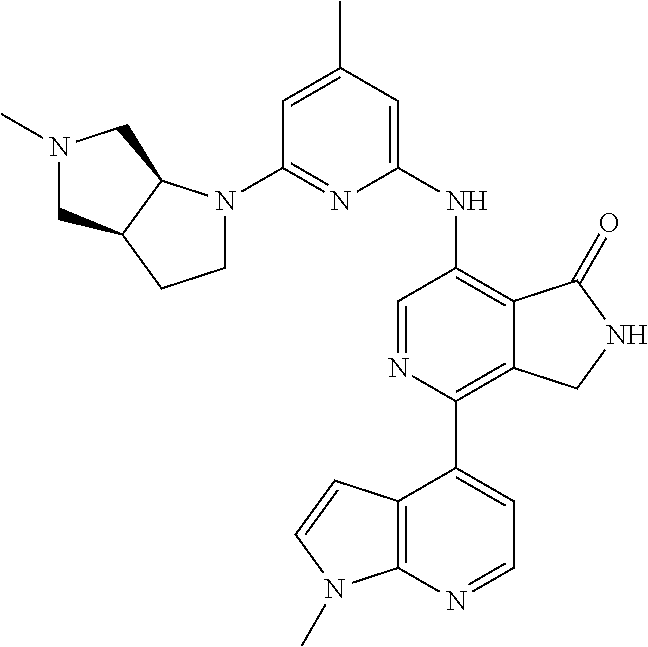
C1(N2CCC3C2CN(C)C3)=NC(NC2=C3C(=C(C4=CC=NC5=C4C=CN5C)N=C2)CNC3=O)=CC(C)=C1
